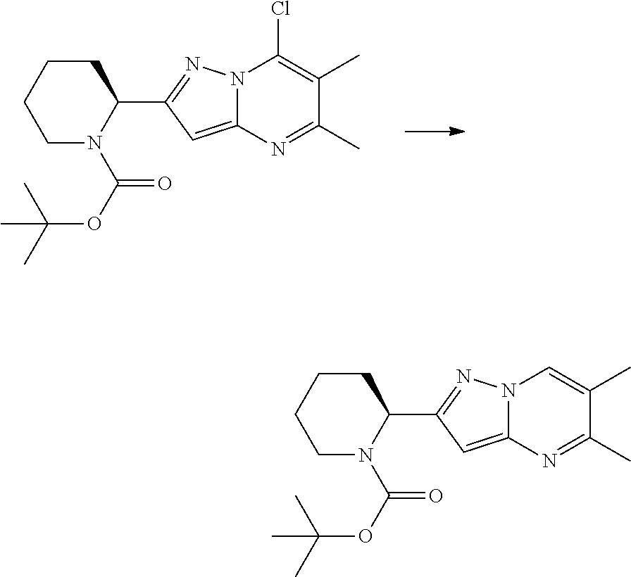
N12C(=CC(C3N(C(OC(C)(C)C)=O)CCCC3)=N1)N=C(C)C(C)=C2Cl.N12C(=CC(C3N(C(OC(C)(C)C)=O)CCCC3)=N1)N=C(C)C(C)=C2
